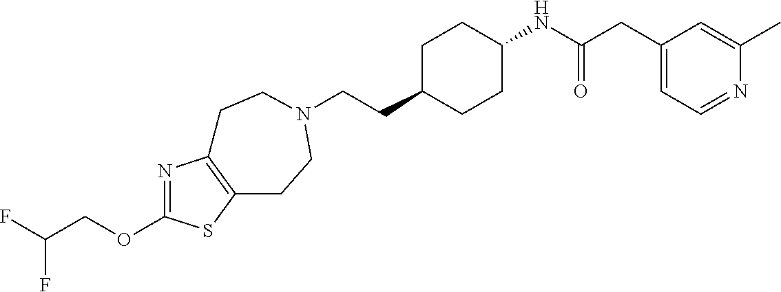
C(CC1CCC(NC(CC2=CC=NC(C)=C2)=O)CC1)N1CCC2=C(N=C(OCC(F)F)S2)CC1
